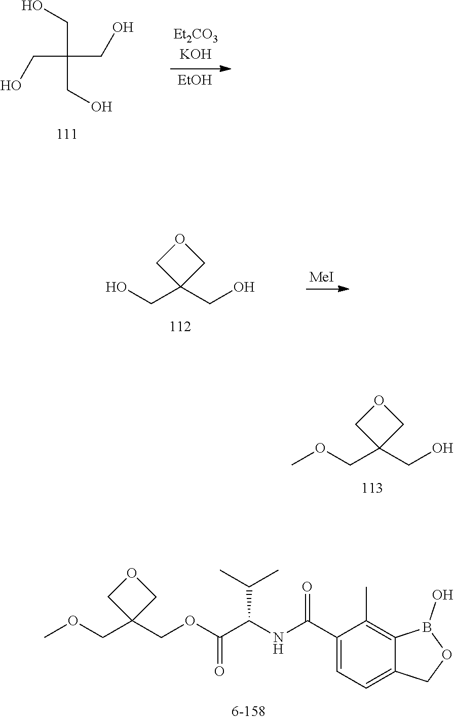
C(CO)(CO)(CO)CO.[EtOH].[MeI].OCC1(CO)COC1.O(CC1(CO)COC1)C.O(CC1(COC(=O)C(NC(C2=CC=C3C(=C2C)B(O)OC3)=O)C(C)C)COC1)C
